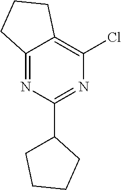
C1(C2=NC(Cl)=C3C(=N2)CCC3)CCCC1
